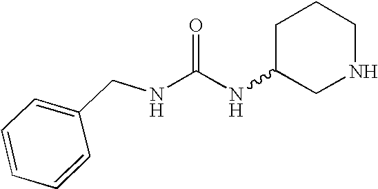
C1=CC=CC(CNC(NC2CNCCC2)=O)=C1
